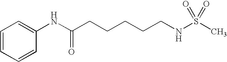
C1=CC=CC(NC(CCCCCNS(C)(=O)=O)=O)=C1
